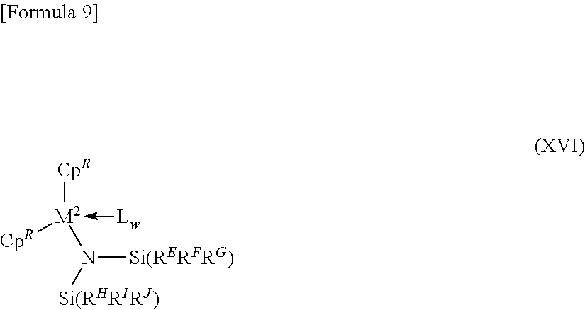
[M2]([CpR])([CpR])(-[Lw])N([Si(RHRIRJ)])[Si(RERFRG)]
